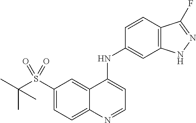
C1(S(C(C)(C)C)(=O)=O)=CC=C2C(=C1)C(NC1=CC3=C(C=C1)C(F)=NN3)=CC=N2
